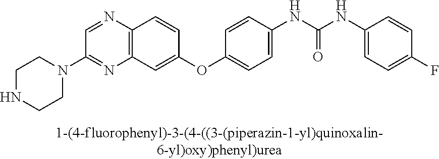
C12=C(N=CC(N3CCNCC3)=N1)C=CC(OC1=CC=C(NC(NC3=CC=C(F)C=C3)=O)C=C1)=C2
